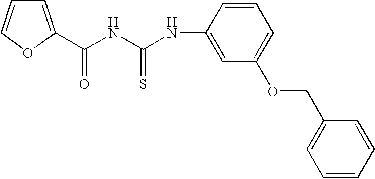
C(NC(NC1=CC(OCC2=CC=CC=C2)=CC=C1)=S)(=O)C1=CC=CO1
